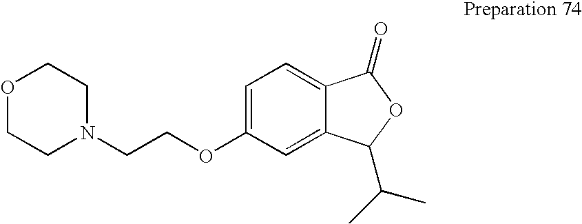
O1CCN(CCOC2=CC=C3C(=C2)C(C(C)C)OC3=O)CC1
